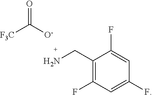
[F3C]C([O-])=O.C1(CN)=C(F)C=C(F)C=C1F
